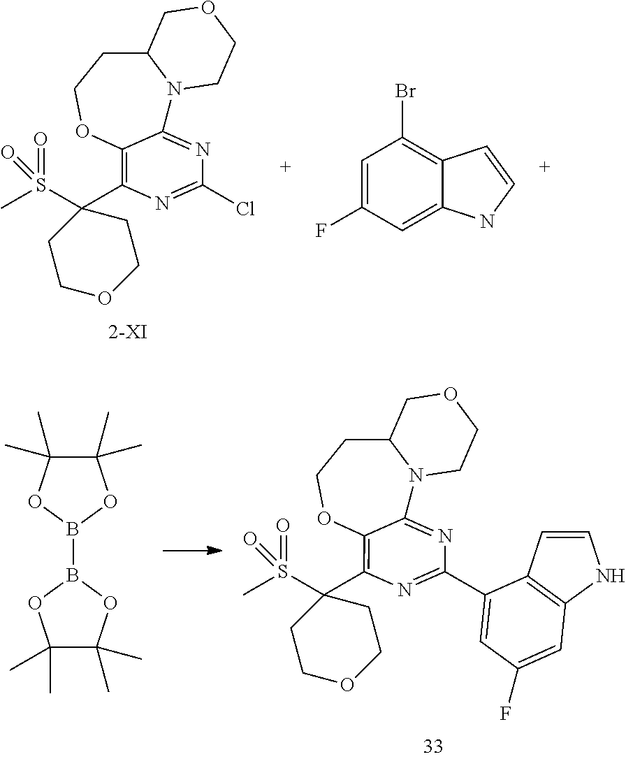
C12=C(C3(S(C)(=O)=O)CCOCC3)N=C(Cl)N=C1N1C(CCO2)COCC1.C1=C(F)C=C2C(=C1Br)C=CN2.C12=C(C3(S(C)(=O)=O)CCOCC3)N=C(C3=CC(F)=CC4=C3C=CN4)N=C1N1C(CCO2)COCC1.C1(C)(C)C(C)(C)OB(B2OC(C)(C)C(C)(C)O2)O1
